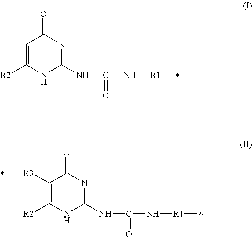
C1=C([R2])NC(NC(=O)N[R1]C)=NC1=O.C1([R3]C)=C([R2])NC(NC(=O)N[R1]C)=NC1=O
